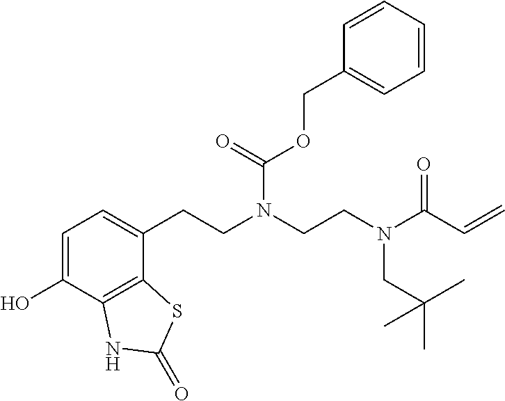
C1=C(O)C2=C(C(CCN(CCN(C(C=C)=O)CC(C)(C)C)C(=O)OCC3=CC=CC=C3)=C1)SC(=O)N2
